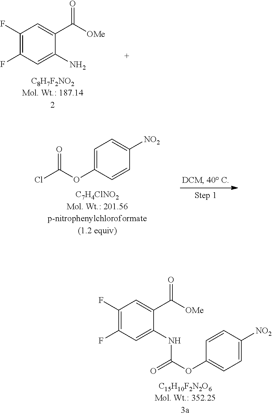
C1(F)=C(F)C=C(NC(OC2=CC=C([NO2])C=C2)=O)C(C([OMe])=O)=C1.C1(F)=C(F)C=C(N)C(C([OMe])=O)=C1.C1=C(OC(Cl)=O)C=CC([NO2])=C1
